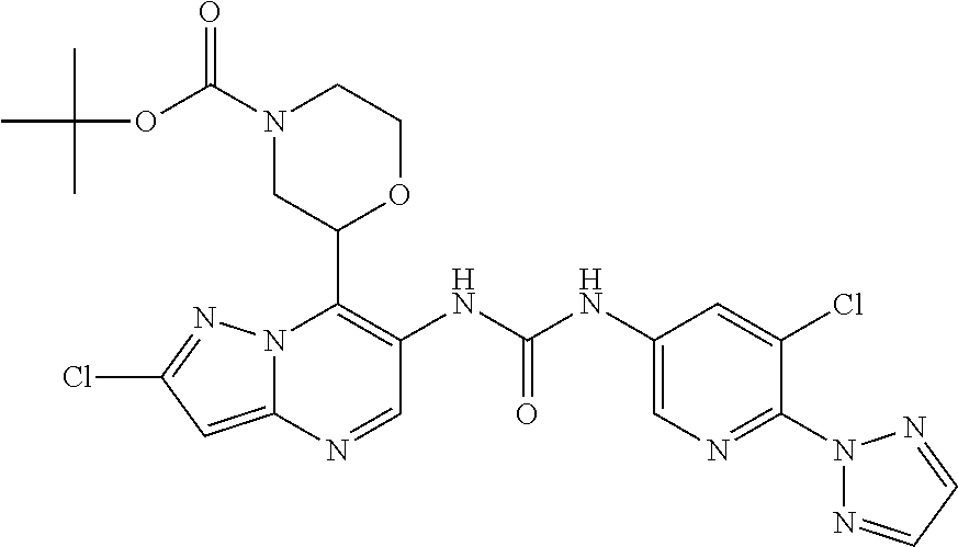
N12C(=CC(Cl)=N1)N=CC(NC(NC1=CN=C(N3N=CC=N3)C(Cl)=C1)=O)=C2C1OCCN(C(OC(C)(C)C)=O)C1
